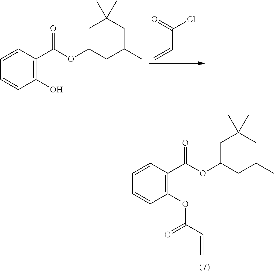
C1=CC(C(OC2CC(C)CC(C)(C)C2)=O)=C(O)C=C1.C=CC(=O)Cl.C1=CC(C(OC2CC(C)CC(C)(C)C2)=O)=C(OC(C=C)=O)C=C1
